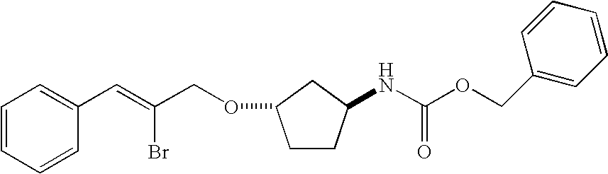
C1=CC=CC(C=C(COC2CCC(NC(=O)OCC3=CC=CC=C3)C2)Br)=C1
